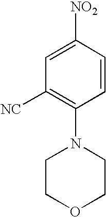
[NC]C1=C(N2CCOCC2)C=CC([NO2])=C1
